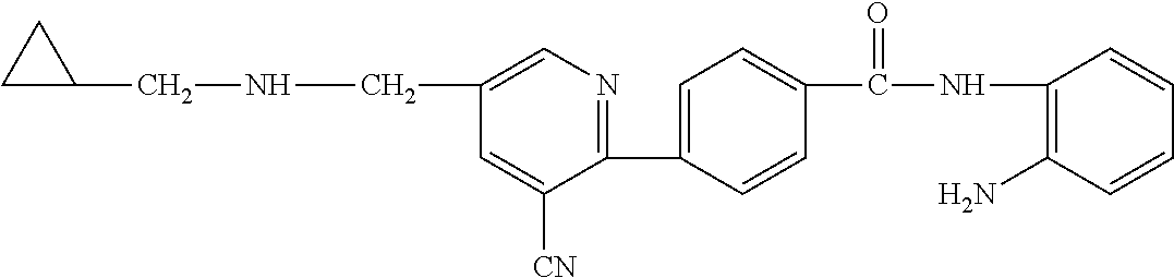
C1(C2=CC=C(C(NC3=C(N)C=CC=C3)=O)C=C2)=NC=C(CNCC2CC2)C=C1[CN]
